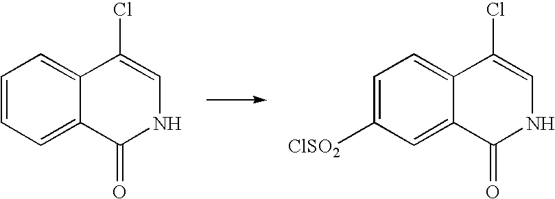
C1=CC=C2C(=C1)C(Cl)=CNC2=O.C1=C([ClSO2])C=C2C(=C1)C(Cl)=CNC2=O
